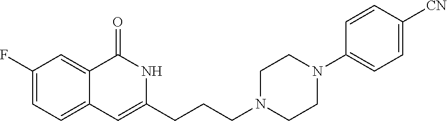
C1(F)=CC=C2C(=C1)C(=O)NC(CCCN1CCN(C3=CC=C([CN])C=C3)CC1)=C2
